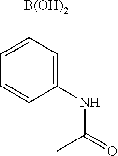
C1=C([B(OH)2])C=C(NC(=O)C)C=C1
